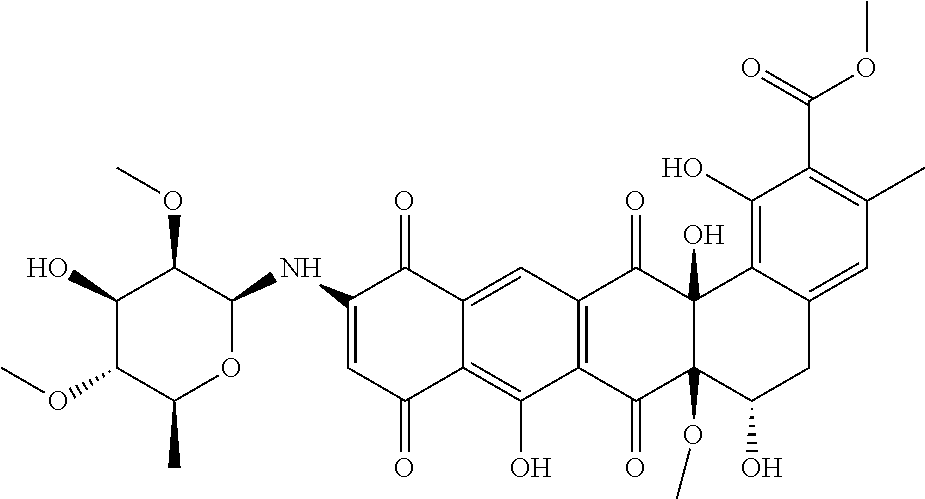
C1(NC2OC(C)C(OC)C(O)C2OC)=CC(=O)C2=C(O)C3=C(C=C2C1=O)C(=O)C1(O)C(OC)(C3=O)C(O)CC2=CC(C)=C(C(=O)OC)C(O)=C12
